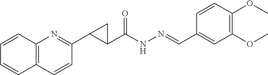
C12=C(C=CC(C3C(C(NN=CC4=CC(OC)=C(OC)C=C4)=O)C3)=N1)C=CC=C2
